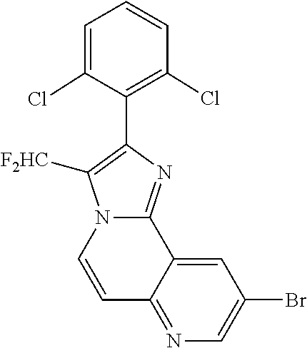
C1=CC=C(Cl)C(C2=C([F2HC])N3C=CC4=NC=C(Br)C=C4C3=N2)=C1Cl
